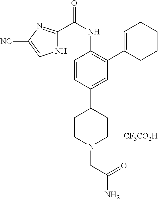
N1C(C(NC2=C(C3=CCCCC3)C=C(C3CCN(CC(=O)N)CC3)C=C2)=O)=NC([NC])=C1.[CF3CO2H]
